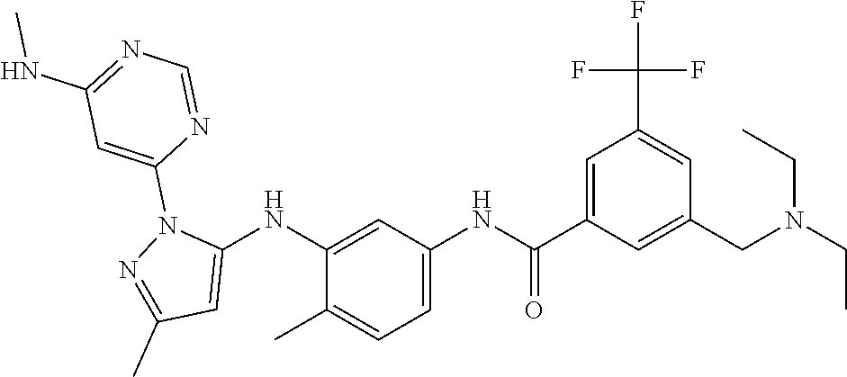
C1(NC2=CC(C)=NN2C2=CC(NC)=NC=N2)=CC(NC(C2=CC(C(F)(F)F)=CC(CN(CC)CC)=C2)=O)=CC=C1C
